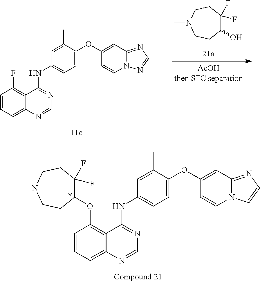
C12=CC=CC(F)=C1C(NC1=CC=C(OC3=CC4=NC=NN4C=C3)C(C)=C1)=NC=N2.C1(O)C(F)(F)CCN(C)CC1.C1(OC2=C3C(=CC=C2)N=CN=C3NC2=CC=C(OC3=CC4=NC=CN4C=C3)C(C)=C2)C(F)(F)CCN(C)CC1
